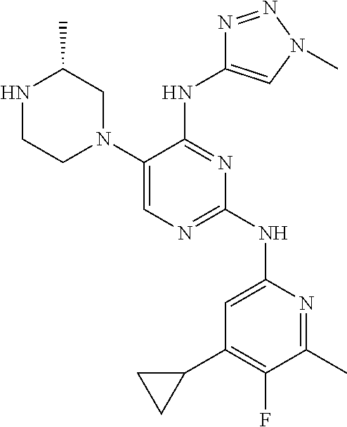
N1CCN(C2=CN=C(NC3=CC(C4CC4)=C(F)C(C)=N3)N=C2NC2=CN(C)N=N2)CC1C
